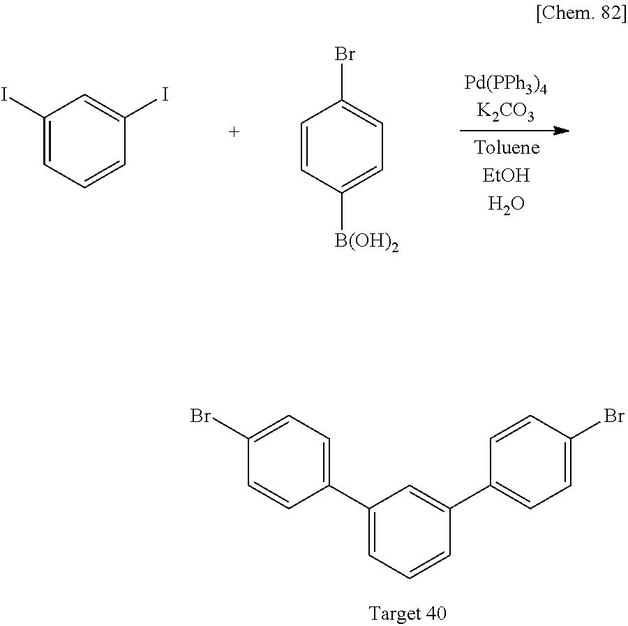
C1(I)=CC=CC(I)=C1.C1=CC([B(OH)2])=CC=C1Br.C1(C2=CC=C(Br)C=C2)=CC=CC(C2=CC=C(Br)C=C2)=C1
